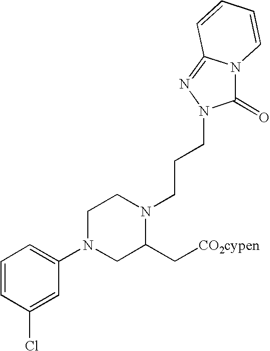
C1=CC(Cl)=CC(N2CC(C[CO2cypen])N(CCCN3C(=O)N4C(=N3)C=CC=C4)CC2)=C1
